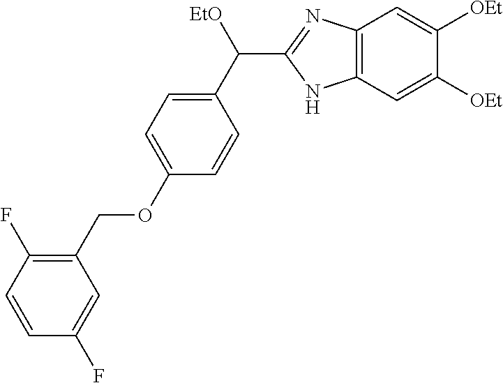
C1(C([EtO])C2=NC3=C(N2)C=C([OEt])C([OEt])=C3)=CC=C(OCC2=C(F)C=CC(F)=C2)C=C1
